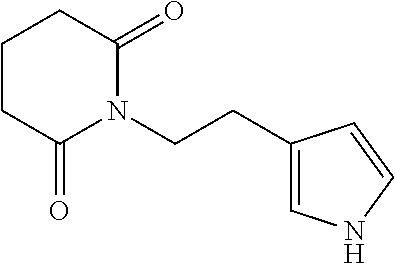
C1(CCN2C(=O)CCCC2=O)=CNC=C1
